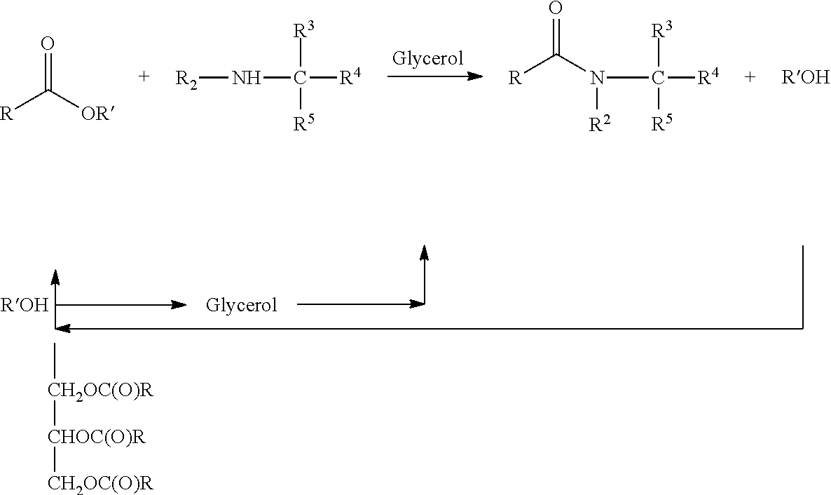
O=C([OR])[R].[R2]NC([R3])([R4])[R5].N(C([R3])([R4])[R5])([R2])C([R])=O.C[CH2OC(O)R][CHOC(O)R][CH2OC(O)R]
